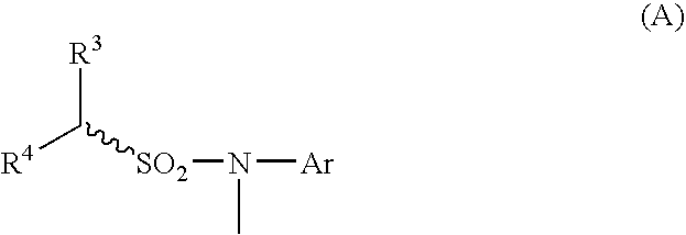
[R4]C([SO2]N(C)[Ar])[R3]
